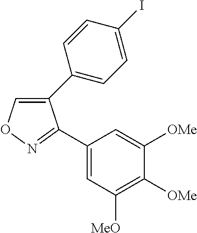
C1(C2=CC=C(I)C=C2)=CON=C1C1=CC([MeO])=C([OMe])C([OMe])=C1
